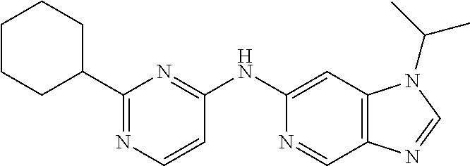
C1(NC2=NC(C3CCCCC3)=NC=C2)=CC2=C(C=N1)N=CN2C(C)C
